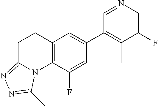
C1(F)=CN=CC(C2=CC3=C(C(F)=C2)N2C(=NN=C2C)CC3)=C1C
